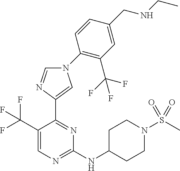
C1=NC(C2=NC(NC3CCN(S(C)(=O)=O)CC3)=NC=C2C(F)(F)F)=CN1C1=C(C(F)(F)F)C=C(CNCC)C=C1
